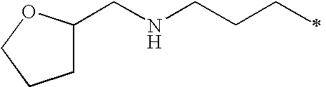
C1C(CNCCCC)OCC1
